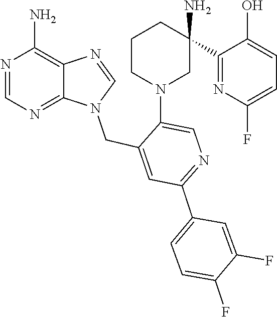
N1(CC2=CC(C3=CC=C(F)C(F)=C3)=NC=C2N2CCCC(C3=NC(F)=CC=C3O)(N)C2)C=NC2=C(N)N=CN=C12
